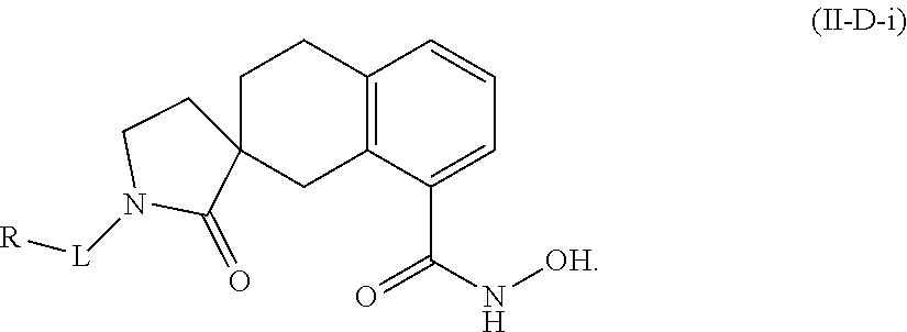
C12=C(C(C(N[OH])=O)=CC=C1)CC1(CC2)CCN([L][R])C1=O
